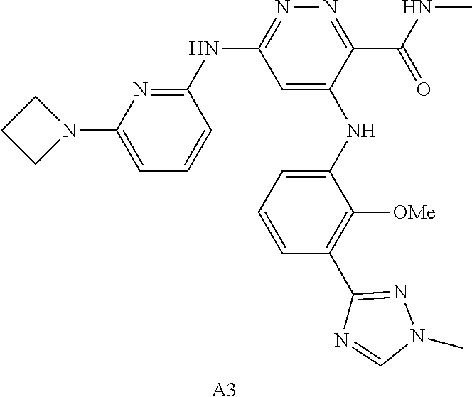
C1=C(NC2=CC=CC(C3=NN(C)C=N3)=C2[OMe])C(C(NC)=O)=NN=C1NC1=NC(N2CCC2)=CC=C1.[A3]
